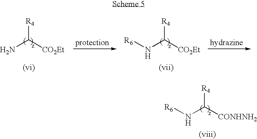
NC([CO2Et])[R4].[R6]NC([CO2Et])[R4].[R6]NC([CONHNH2])[R4]
